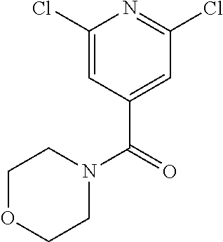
C1(Cl)=CC(C(N2CCOCC2)=O)=CC(Cl)=N1
